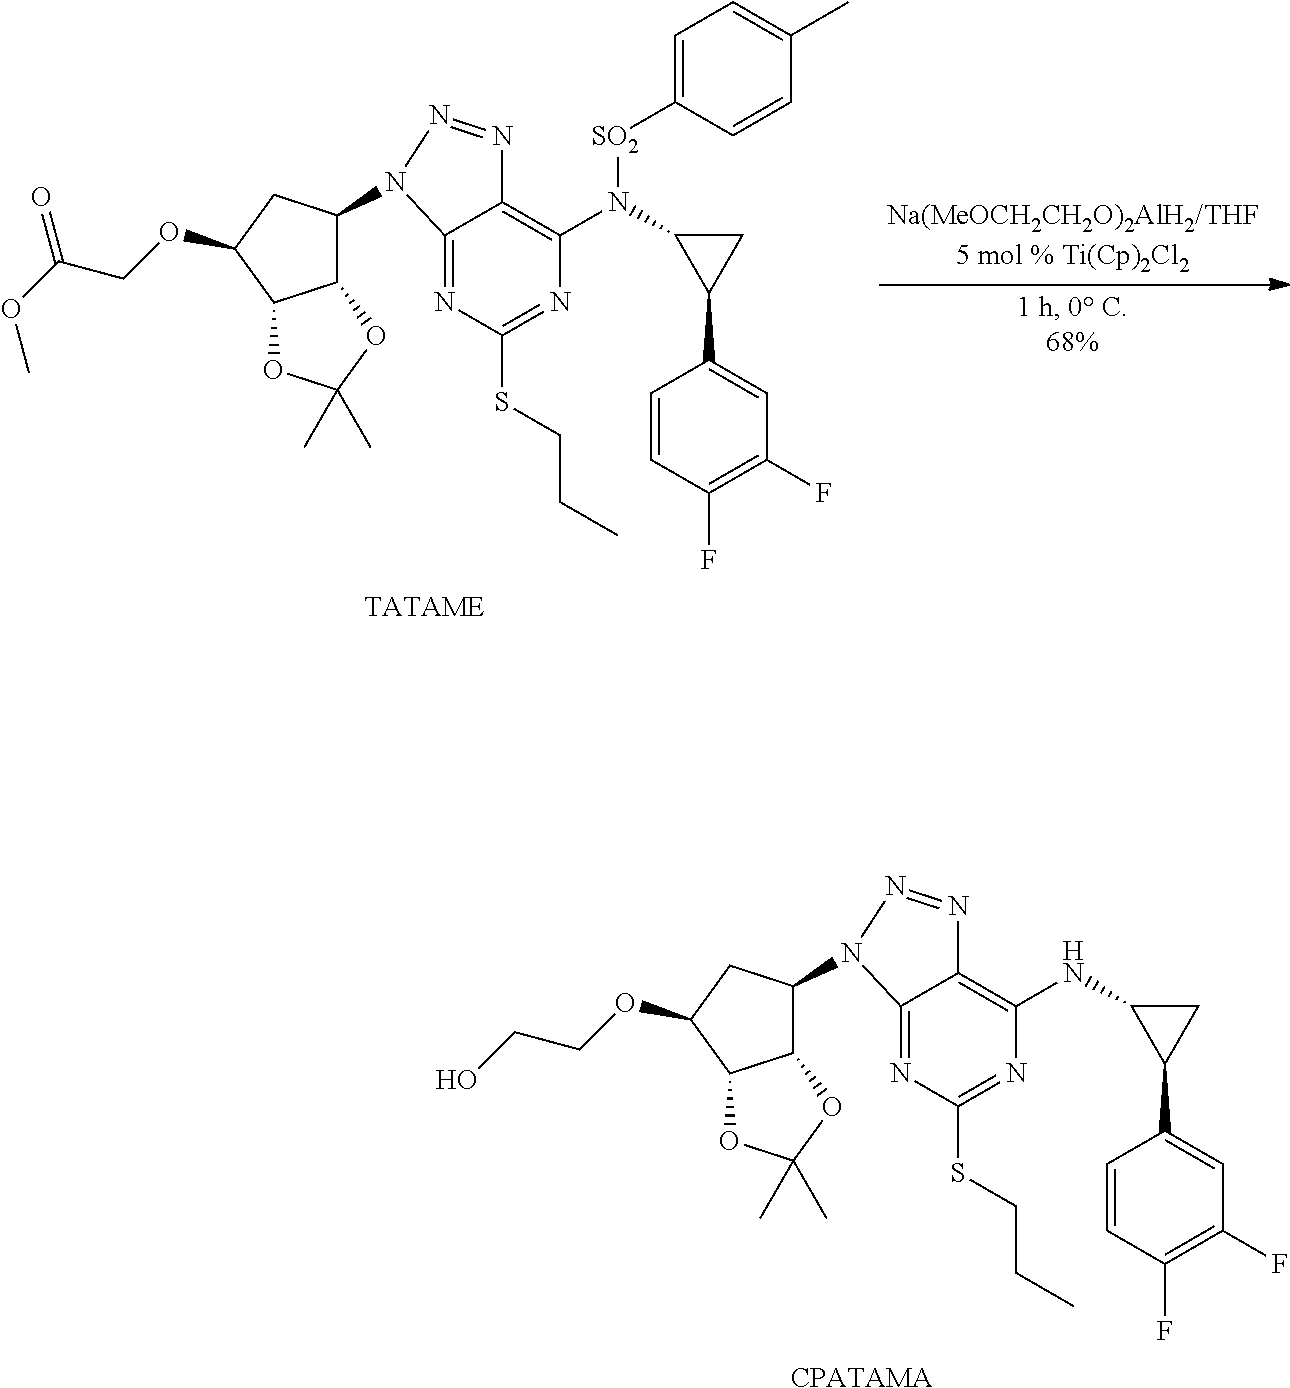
C1=CC(F)=C(F)C=C1C1CC1N(C1=C2C(=NC(SCCC)=N1)N(C1C3C(OC(C)(C)O3)C(OCC(OC)=O)C1)N=N2)[SO2]C1=CC=C(C)C=C1.[CPATAMA].C1=CC(F)=C(F)C=C1C1CC1NC1=C2C(=NC(SCCC)=N1)N(C1C3C(OC(C)(C)O3)C(OCCO)C1)N=N2
